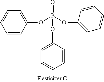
O=P(OC1=CC=CC=C1)(OC1=CC=CC=C1)OC1=CC=CC=C1
